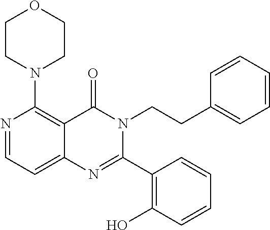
N1=CC=C2C(=C1N1CCOCC1)C(=O)N(CCC1=CC=CC=C1)C(C1=C(O)C=CC=C1)=N2
